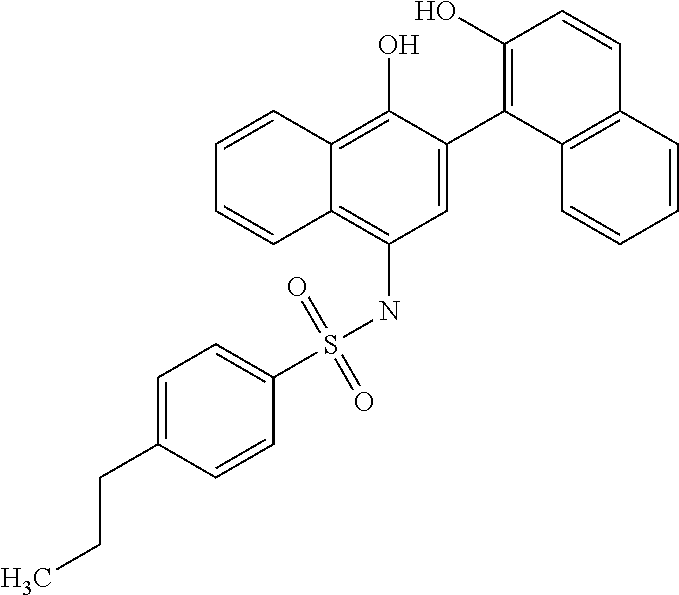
C1=C(C2=C(O)C=CC3=C2C=CC=C3)C(O)=C2C(=C1NS(C1=CC=C(CCC)C=C1)(=O)=O)C=CC=C2
